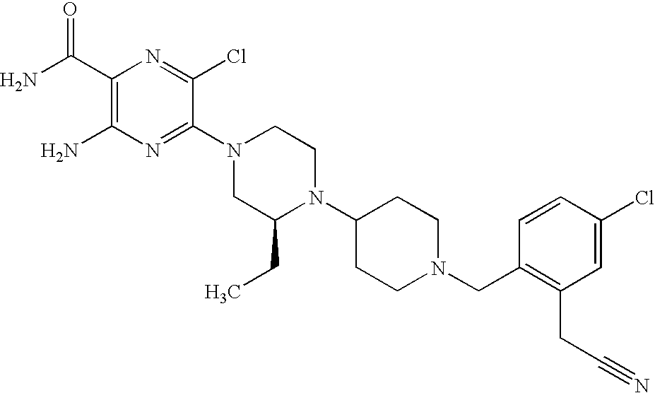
C1(C(N)=O)=C(N)N=C(N2CC(CC)N(C3CCN(CC4=C(CC#N)C=C(Cl)C=C4)CC3)CC2)C(Cl)=N1
